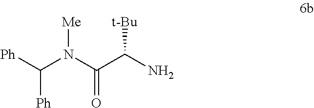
C(N(C(C(N)[t-Bu])=O)[Me])([Ph])[Ph]
